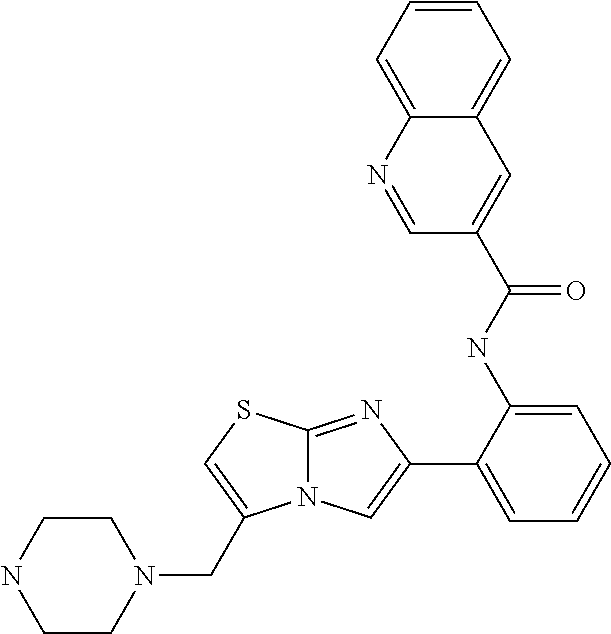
C1(C2=CC=CC=C2NC(C2=CC3=CC=CC=C3N=C2)=O)=CN2C(=N1)SC=C2CN1CCNCC1
